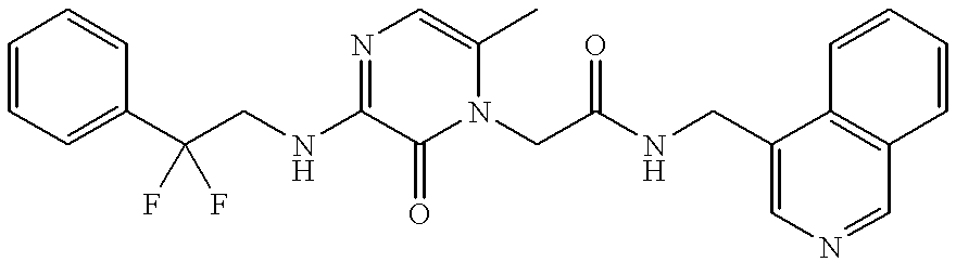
C1=CC=C(C(CNC2=NC=C(C)N(CC(=O)NCC3=CN=CC4=C3C=CC=C4)C2=O)(F)F)C=C1
